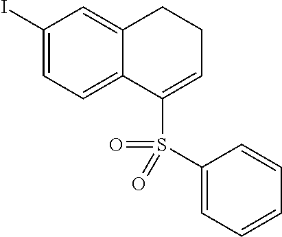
C1(I)=CC=C2C(=C1)CCC=C2S(=O)(C1=CC=CC=C1)=O
